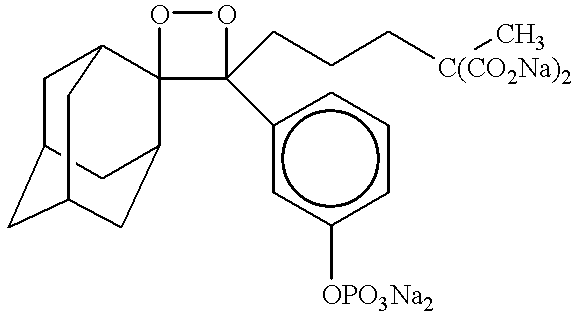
C1C2CC3CC(C4(C1C3)C(c1cc([OPO3Na2])ccc1)(CCC[C(CO2Na)2]C)OO4)C2
